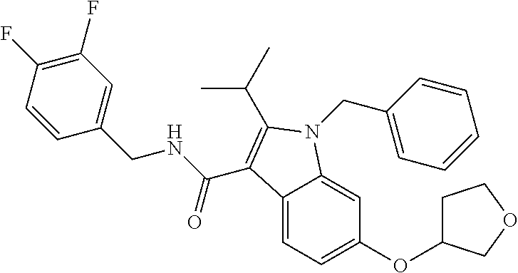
C12=CC=C(OC3CCOC3)C=C1N(CC1=CC=CC=C1)C(C(C)C)=C2C(NCC1=CC(F)=C(F)C=C1)=O
